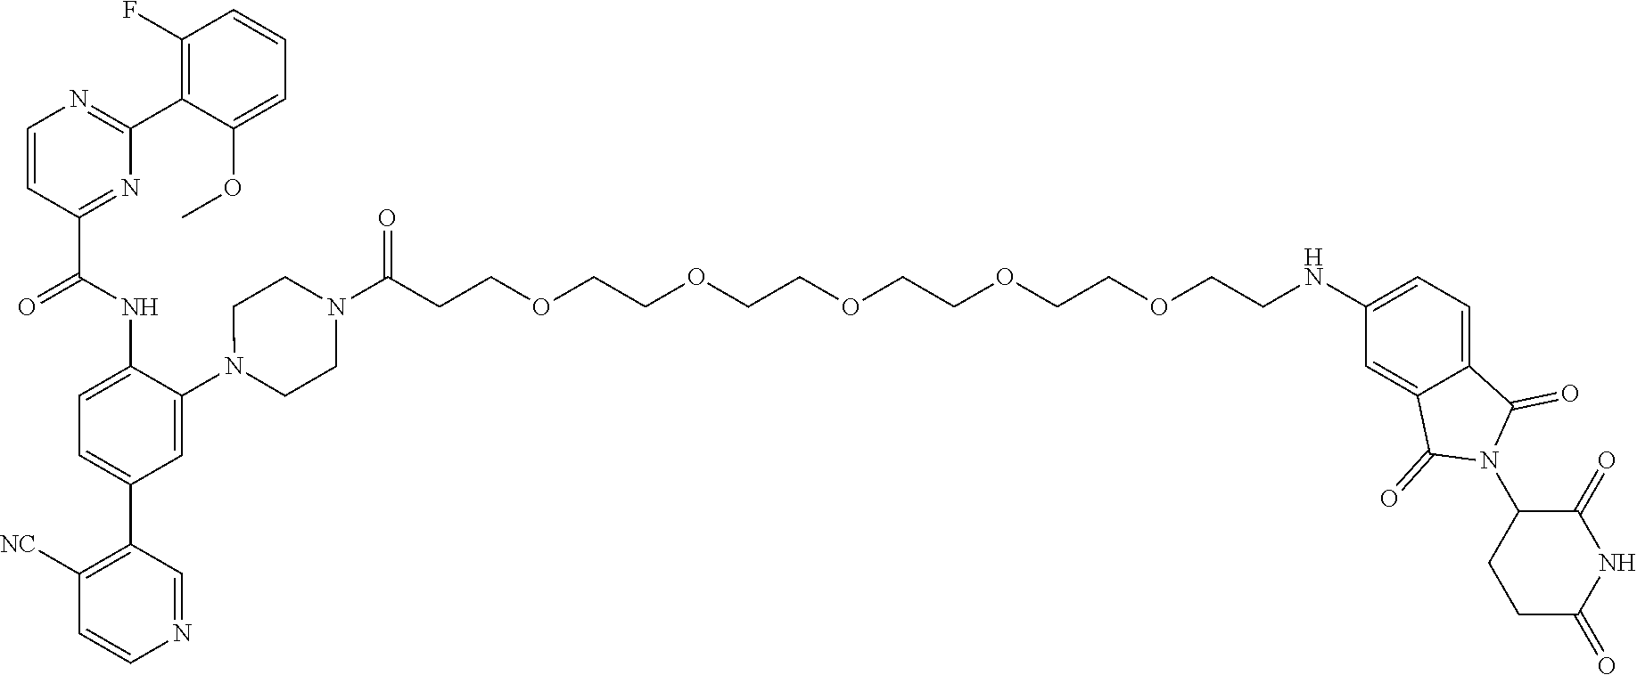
C1=CC(C(NC2=CC=C(C3=C([NC])C=CN=C3)C=C2N2CCN(C(CCOCCOCCOCCOCCOCCNC3=CC=C4C(=C3)C(=O)N(C3CCC(=O)NC3=O)C4=O)=O)CC2)=O)=NC(C2=C(F)C=CC=C2OC)=N1
